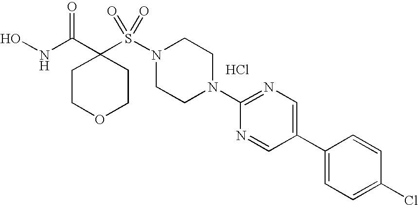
ONC(C1(S(N2CCN(C3=NC=C(C4=CC=C(Cl)C=C4)C=N3)CC2)(=O)=O)CCOCC1)=O.Cl
